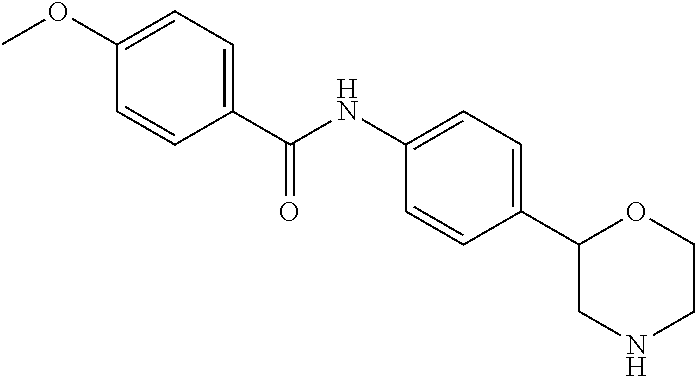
C1(C2CNCCO2)=CC=C(NC(C2=CC=C(OC)C=C2)=O)C=C1
